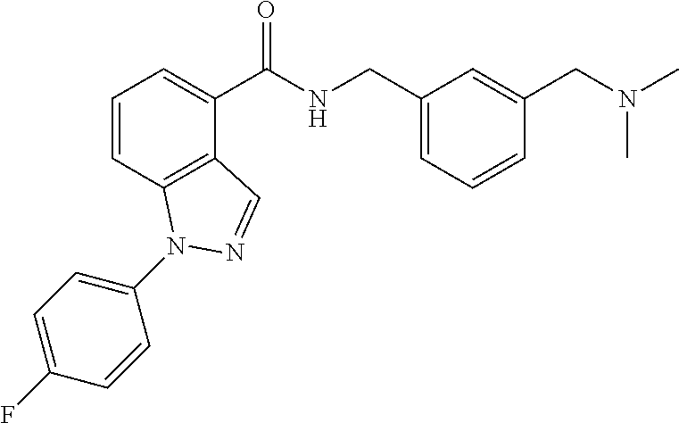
C1=CC2=C(C(C(NCC3=CC=CC(CN(C)C)=C3)=O)=C1)C=NN2C1=CC=C(F)C=C1
